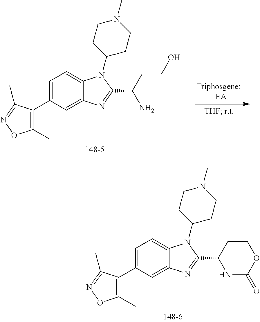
C1=C(C2=C(C)ON=C2C)C=C2C(=C1)N(C1CCN(C)CC1)C(C(CCO)N)=N2.C1=C(C2=C(C)ON=C2C)C=C2C(=C1)N(C1CCN(C)CC1)C(C1CCOC(=O)N1)=N2
